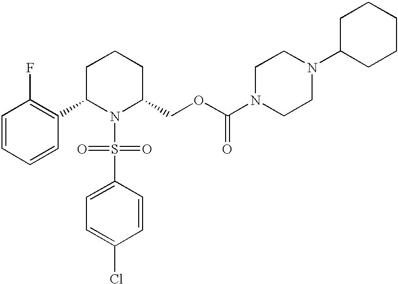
C1=CC=CC(C2N(S(C3=CC=C(Cl)C=C3)(=O)=O)C(COC(N3CCN(C4CCCCC4)CC3)=O)CCC2)=C1F
